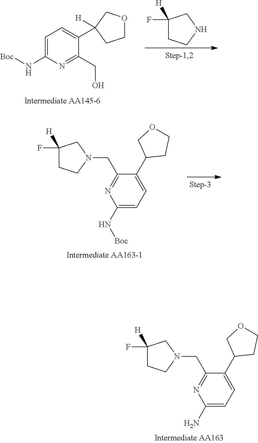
C1=C(N[Boc])N=C(CO)C(C2([H])COCC2)=C1.C1(F)([H])CCNC1.C1(N[Boc])=CC=C(C2CCOC2)C(CN2CC(F)([H])CC2)=N1.C1(N)=CC=C(C2CCOC2)C(CN2CC(F)([H])CC2)=N1
